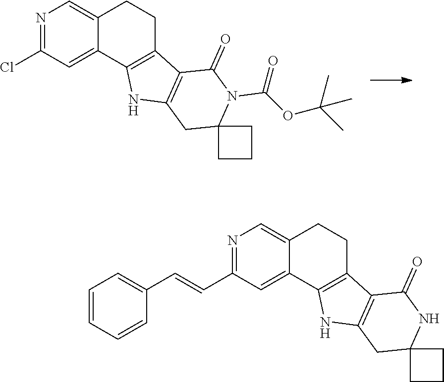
N1=C(Cl)C=C2C(=C1)CCC1=C2NC2=C1C(=O)N(C(OC(C)(C)C)=O)C1(C2)CCC1.N1=C(C=CC2=CC=CC=C2)C=C2C(=C1)CCC1=C2NC2=C1C(=O)NC1(C2)CCC1
